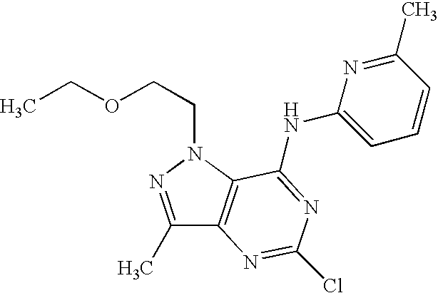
C1(C)=NN(CCOCC)C2=C1N=C(Cl)N=C2NC1=CC=CC(C)=N1
